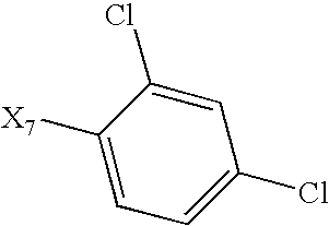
C1=C(Cl)C=C(Cl)C([X7])=C1
